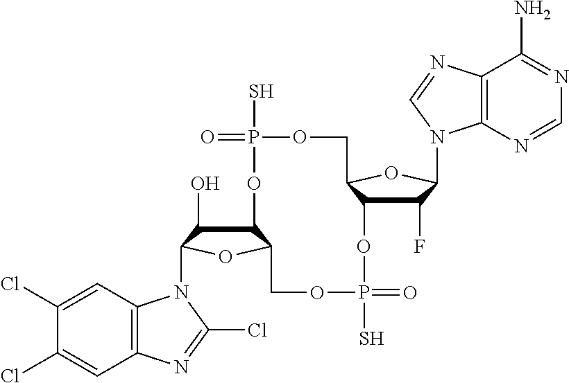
C12C(O)C(N3C4=C(C=C(Cl)C(Cl)=C4)N=C3Cl)OC1COP(S)(=O)OC1C(F)C(N3C4=C(C(N)=NC=N4)N=C3)OC1COP(S)(=O)O2
